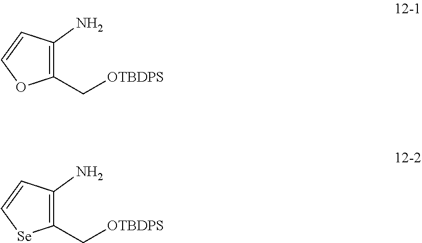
C1(C[OTBDPS])=C(N)C=CO1.C1(C[OTBDPS])=C(N)C=C[Se]1
